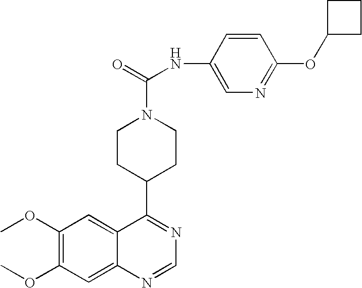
C1(OC)=C(OC)C=C2C(=C1)C(C1CCN(C(=O)NC3=CN=C(OC4CCC4)C=C3)CC1)=NC=N2
